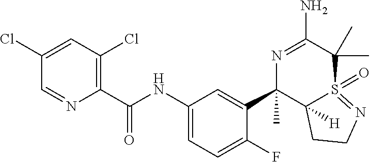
ClC1=CC(Cl)=C(C(NC2=CC=C(F)C(C3(C)C4([H])S(=O)(=NCC4)C(C)(C)C(N)=N3)=C2)=O)N=C1
